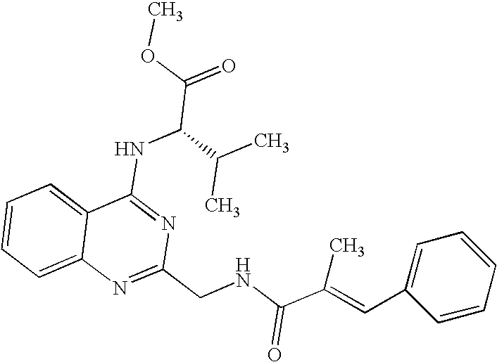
C12=CC=CC=C1N=C(CNC(C(=CC1=CC=CC=C1)C)=O)N=C2NC(C(=O)OC)C(C)C
